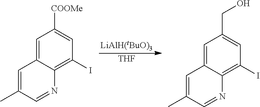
[THF].C1=C(C)C=NC2=C(I)C=C([COOMe])C=C12.C1=C(C)C=NC2=C(I)C=C(CO)C=C12
